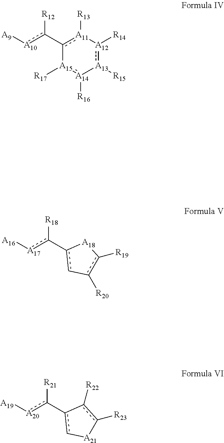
c1(-c([A10][A9])[R12])[A11]([R13])[A12]([R14]):[A13]([R15])[A14]([R16]):[A15]-1[R17].[A16][A17]c(-c1c-c([R20])c([R19])[A18]1)[R18].[A19][A20]c(-c1c[A21]c([R23])c-1[R22])[R21]
